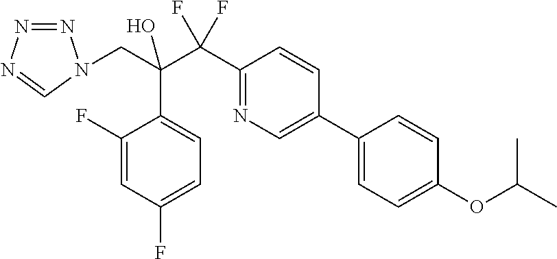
C1(F)=CC(F)=CC=C1C(CN1N=NN=C1)(C(C1=NC=C(C2=CC=C(OC(C)C)C=C2)C=C1)(F)F)O
